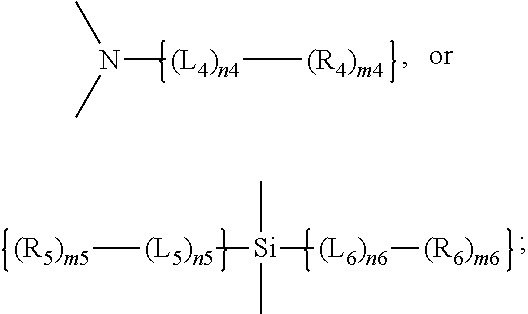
N([(L4)n4][(R4)m4])(C)C.[(R5)m5][(L5)n5][Si](C)(C)[(L6)n6][(R6)m6]
